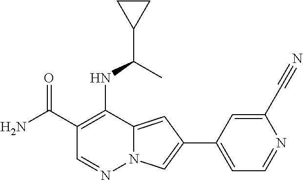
C1(C(N)=O)=C(NC(C2CC2)C)C2=CC(C3=CC=NC(C#N)=C3)=CN2N=C1
